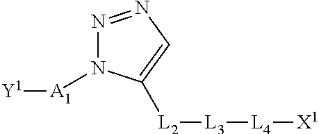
N1=NC=C([L2][L3][L4][X1])N1[A1][Y1]
